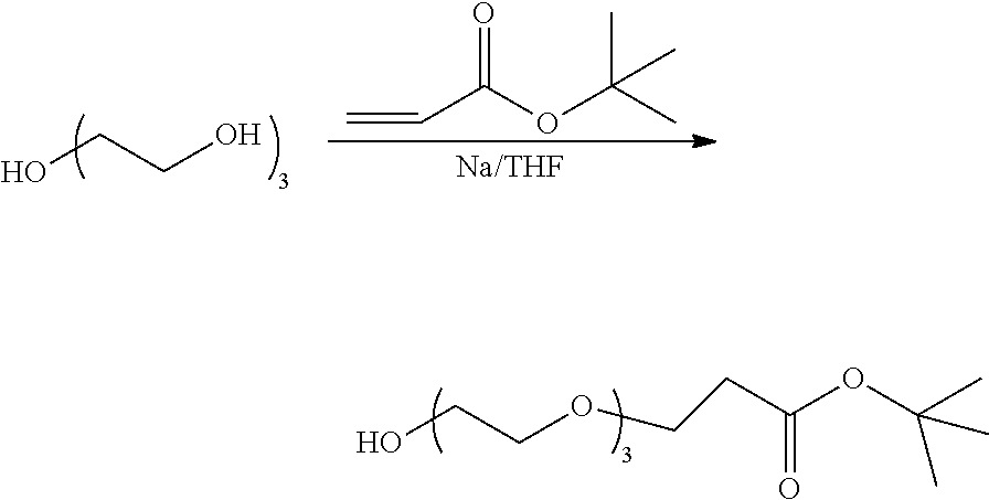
OCCO.O=C(OC(C)(C)C)C=C.OCCOCCC(OC(C)(C)C)=O
